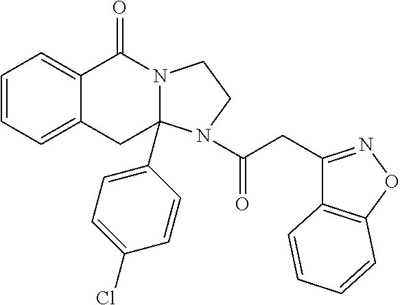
C1=CC=C2C(=C1)C(=O)N1CCN(C(CC3=NOC4=C3C=CC=C4)=O)C1(C1=CC=C(Cl)C=C1)C2
